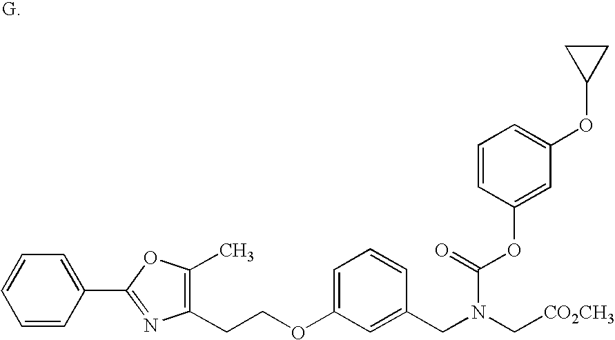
C1(CCOC2=CC=CC(CN(C[CO2CH3])C(=O)OC3=CC(OC4CC4)=CC=C3)=C2)=C(C)OC(C2=CC=CC=C2)=N1
